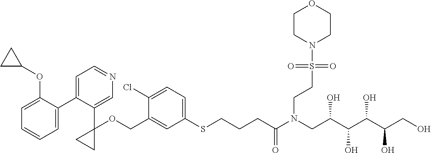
C1=C(COC2(C3=CN=CC=C3C3=CC=CC=C3OC3CC3)CC2)C(Cl)=CC=C1SCCCC(N(CC(C(C(C(CO)O)O)O)O)CCS(N1CCOCC1)(=O)=O)=O
